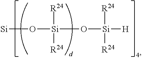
[Si]O[Si]([R24])([R24])O[Si]([H])([R24])[R24]
